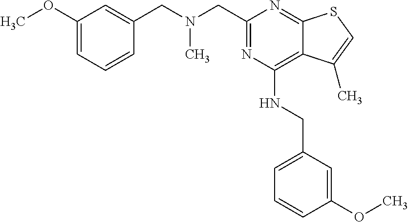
C1(OC)=CC=CC(CN(CC2=NC(NCC3=CC=CC(OC)=C3)=C3C(=N2)SC=C3C)C)=C1
